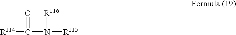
[R114]C(=O)N([R116])[R115]
